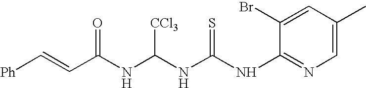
[Ph]C=CC(NC(NC(NC1=NC=C(C)C=C1Br)=S)[CCl3])=O
